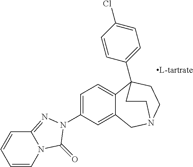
C1=C(N2C(=O)N3C=CC=CC3=N2)C=C2C(=C1)C1(C3=CC=C(Cl)C=C3)CCN(C2)CC1
